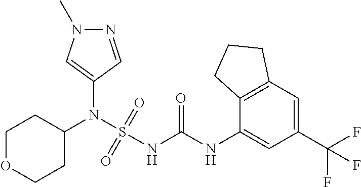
C1(N(S(NC(NC2=CC(C(F)(F)F)=CC3=C2CCC3)=O)(=O)=O)C2CCOCC2)=CN(C)N=C1
